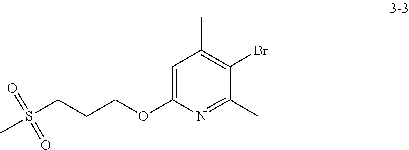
C1=C(OCCCS(C)(=O)=O)N=C(C)C(Br)=C1C
